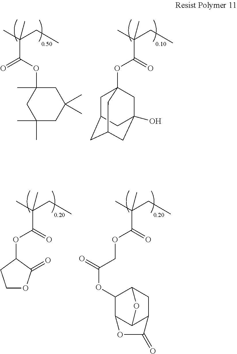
O=C(OCC(=O)OC1C2C3C(CC1O3)C(=O)O2)C(C)(CC)C.O=C(OC1CCOC1=O)C(C)(CC)C.O=C(OC12CC3CC(CC(O)(C1)C3)C2)C(C)(CC)C.O(C(=O)C(C)(CC)C)C1(C)CC(C)(C)CC(C)(C)C1
